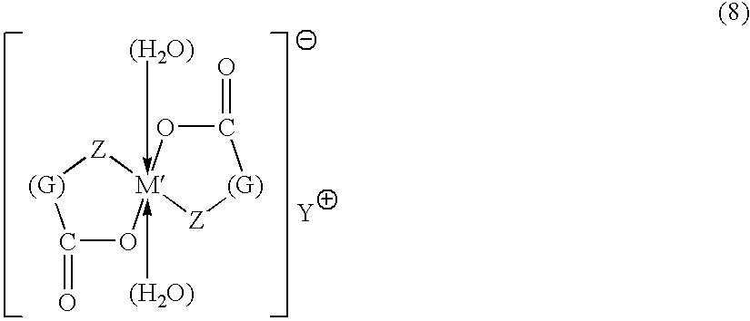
C1(=O)O[M]2(-[(H2O)])(-[(H2O)])([Z][(G)]1)OC(=O)[(G)][Z]2.[Y]
